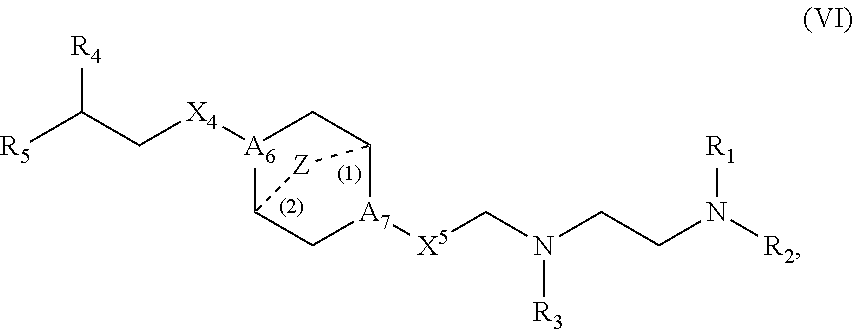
[R5]C(C[X4][A6]1C2C[A7]([X5]CN(CCN([R2])[R1])[R3])C(C1)[Z]2)[R4]
